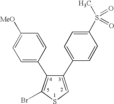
C1(C2=CC=C(S(=O)(=O)C)C=C2)=CSC(Br)=C1C1=CC=C([MeO])C=C1
